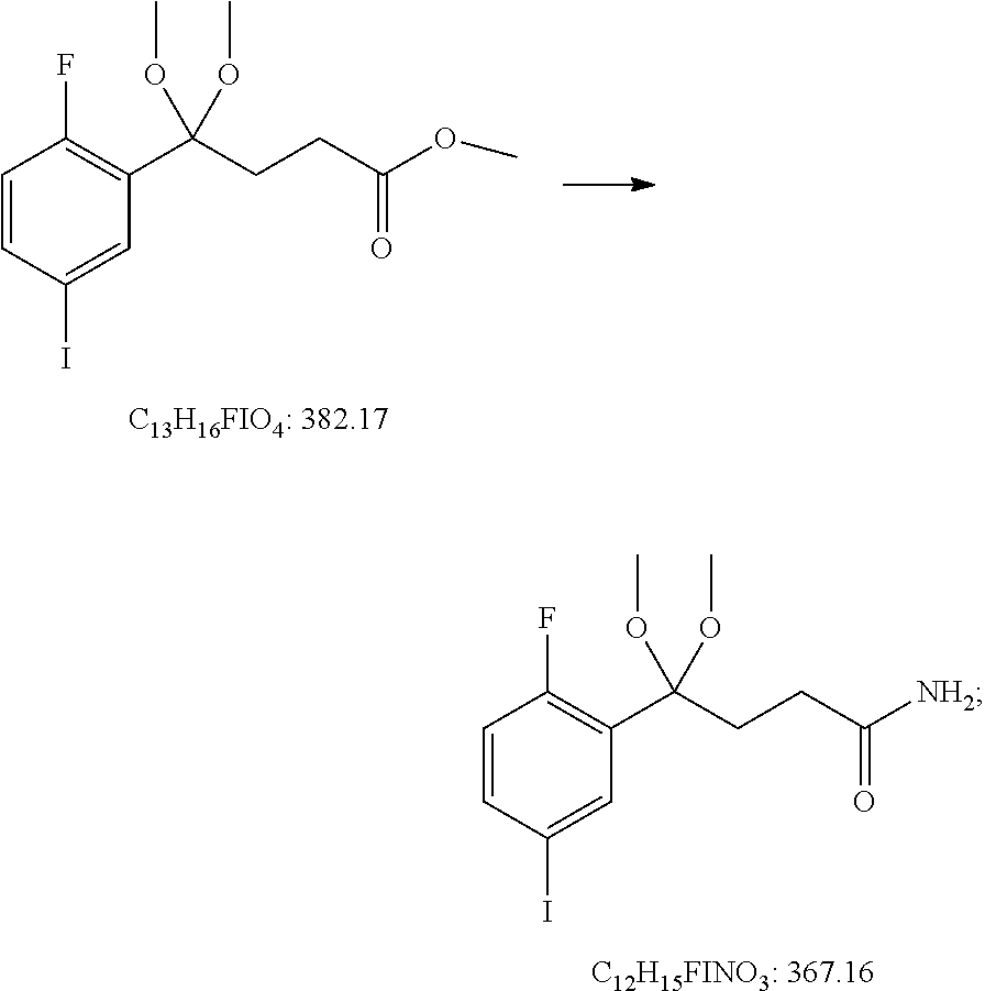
C1=CC(I)=CC(C(CCC([NH2])=O)(OC)OC)=C1F.[C12H15FINO3: 367.16].C1=CC(I)=CC(C(CCC(OC)=O)(OC)OC)=C1F.[C13H16FIO4: 382.17]
